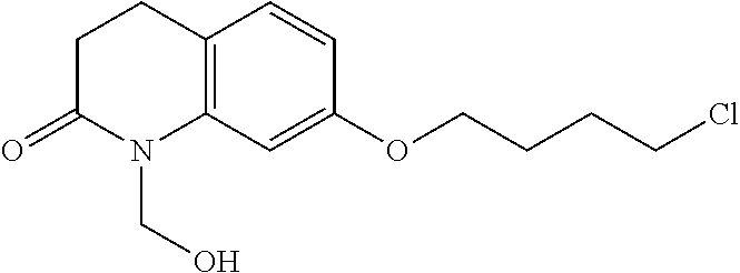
C12=C(C=C(OCCCCCl)C=C1)N(CO)C(=O)CC2
